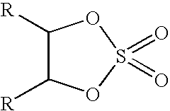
C1([R])C([R])OS(=O)(=O)O1
